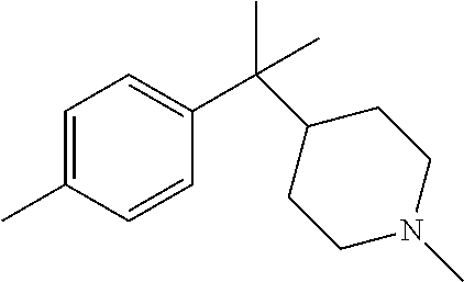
C1=C(C)C=CC(C(C)(C)C2CCN(C)CC2)=C1
